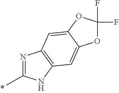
N1=C(C)NC2=C1C=C1C(=C2)OC(F)(F)O1
